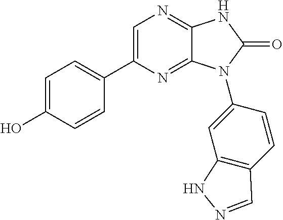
C1=C(O)C=CC(C2=CN=C3C(=N2)N(C2=CC4=C(C=C2)C=NN4)C(=O)N3)=C1
